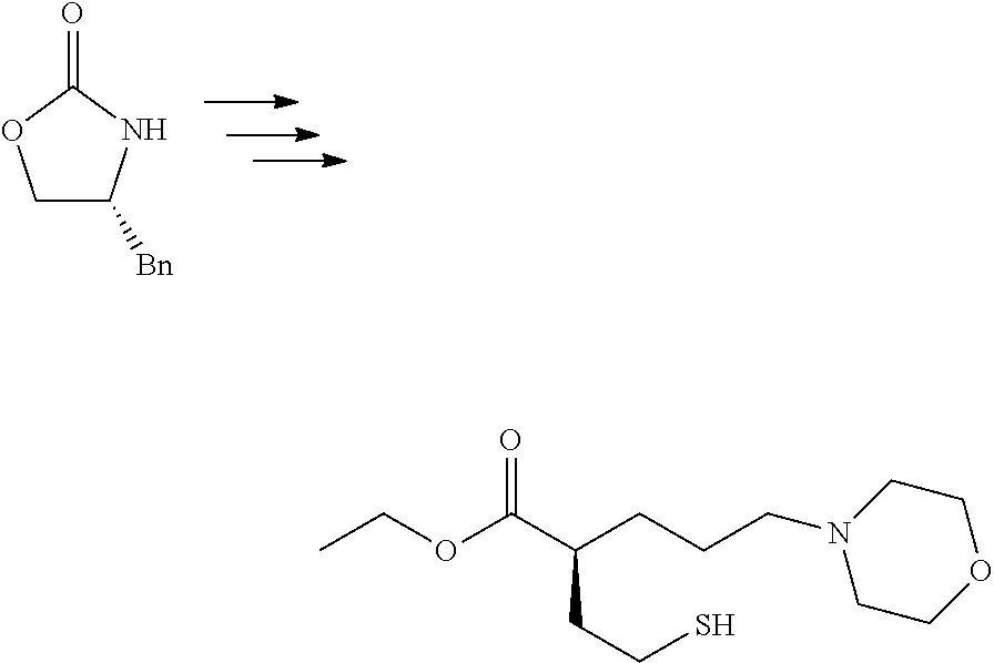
C1C([Bn])NC(=O)O1.CCOC(C(CCCN1CCOCC1)CCS)=O
